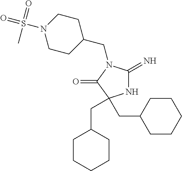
C1(CN2C(=N)NC(CC3CCCCC3)(CC3CCCCC3)C2=O)CCN(S(=O)(=O)C)CC1
